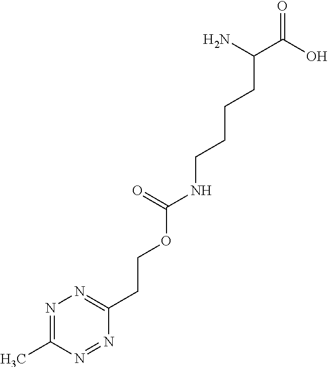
N1=C(C)N=NC(CCOC(NCCCCC(C(=O)O)N)=O)=N1
